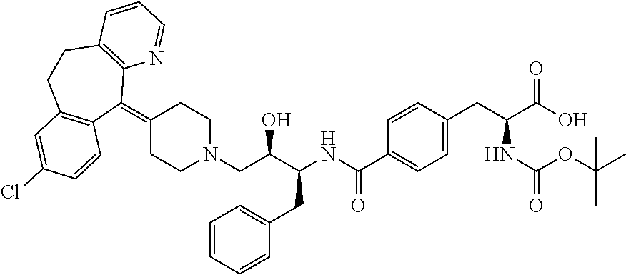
C(C(C(NC(C1=CC=C(CC(C(O)=O)NC(=O)OC(C)(C)C)C=C1)=O)CC1=CC=CC=C1)O)N1CCC(=C2C3=C(CCC4=C2C=CC(Cl)=C4)C=CC=N3)CC1
